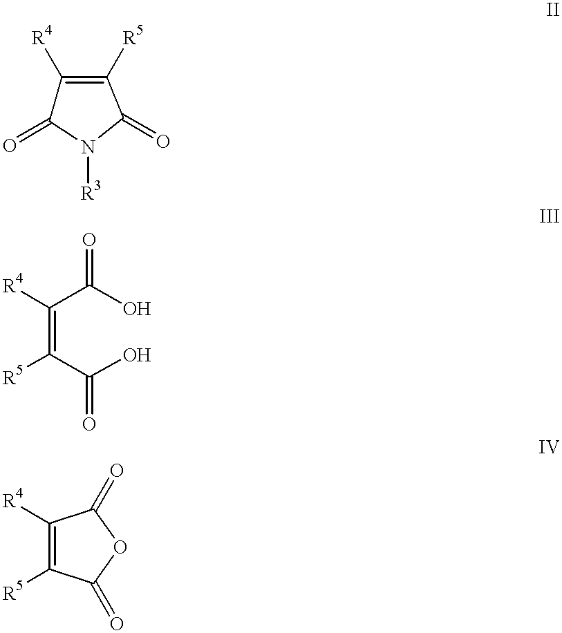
C1([R4])=C([R5])C(=O)N([R3])C1=O.C(=C(C(O)=O)[R5])(C(O)=O)[R4].C1([R4])=C([R5])C(=O)OC1=O
